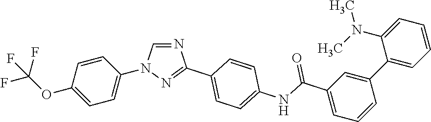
C1(OC(F)(F)F)=CC=C(N2C=NC(C3=CC=C(NC(C4=CC=CC(C5=CC=CC=C5N(C)C)=C4)=O)C=C3)=N2)C=C1
